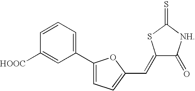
C1(C2=CC=C(C=C3C(=O)[NH]C(=S)S3)O2)=CC=CC([HOOC])=C1
